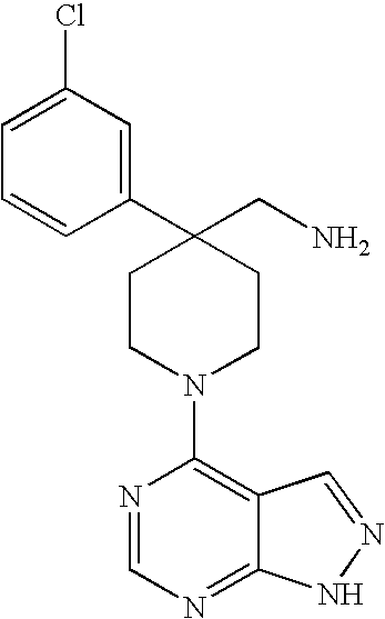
C1(C2(CN)CCN(C3=C4C(=NC=N3)NN=C4)CC2)=CC(Cl)=CC=C1
